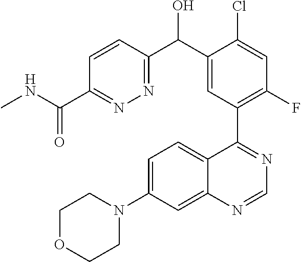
C1=CC(C(C2=CC(C3=NC=NC4=CC(N5CCOCC5)=CC=C34)=C(F)C=C2Cl)O)=NN=C1C(NC)=O
